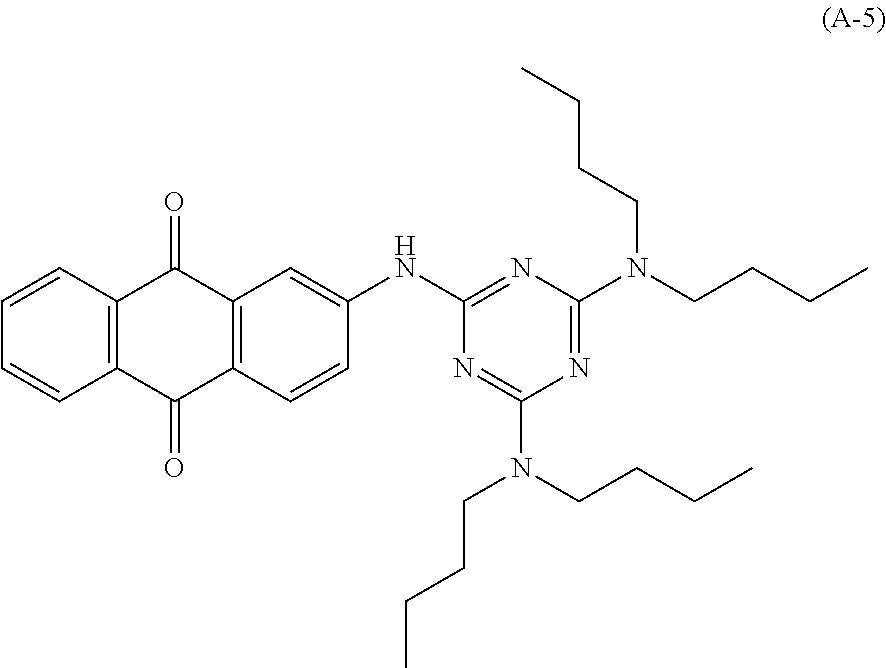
C1=CC2=C(C=C1)C(=O)C1=C(C2=O)C=CC(NC2=NC(N(CCCC)CCCC)=NC(N(CCCC)CCCC)=N2)=C1
